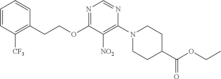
C(OC1=NC=NC(N2CCC(C(OCC)=O)CC2)=C1[NO2])CC1=C([CF3])C=CC=C1
